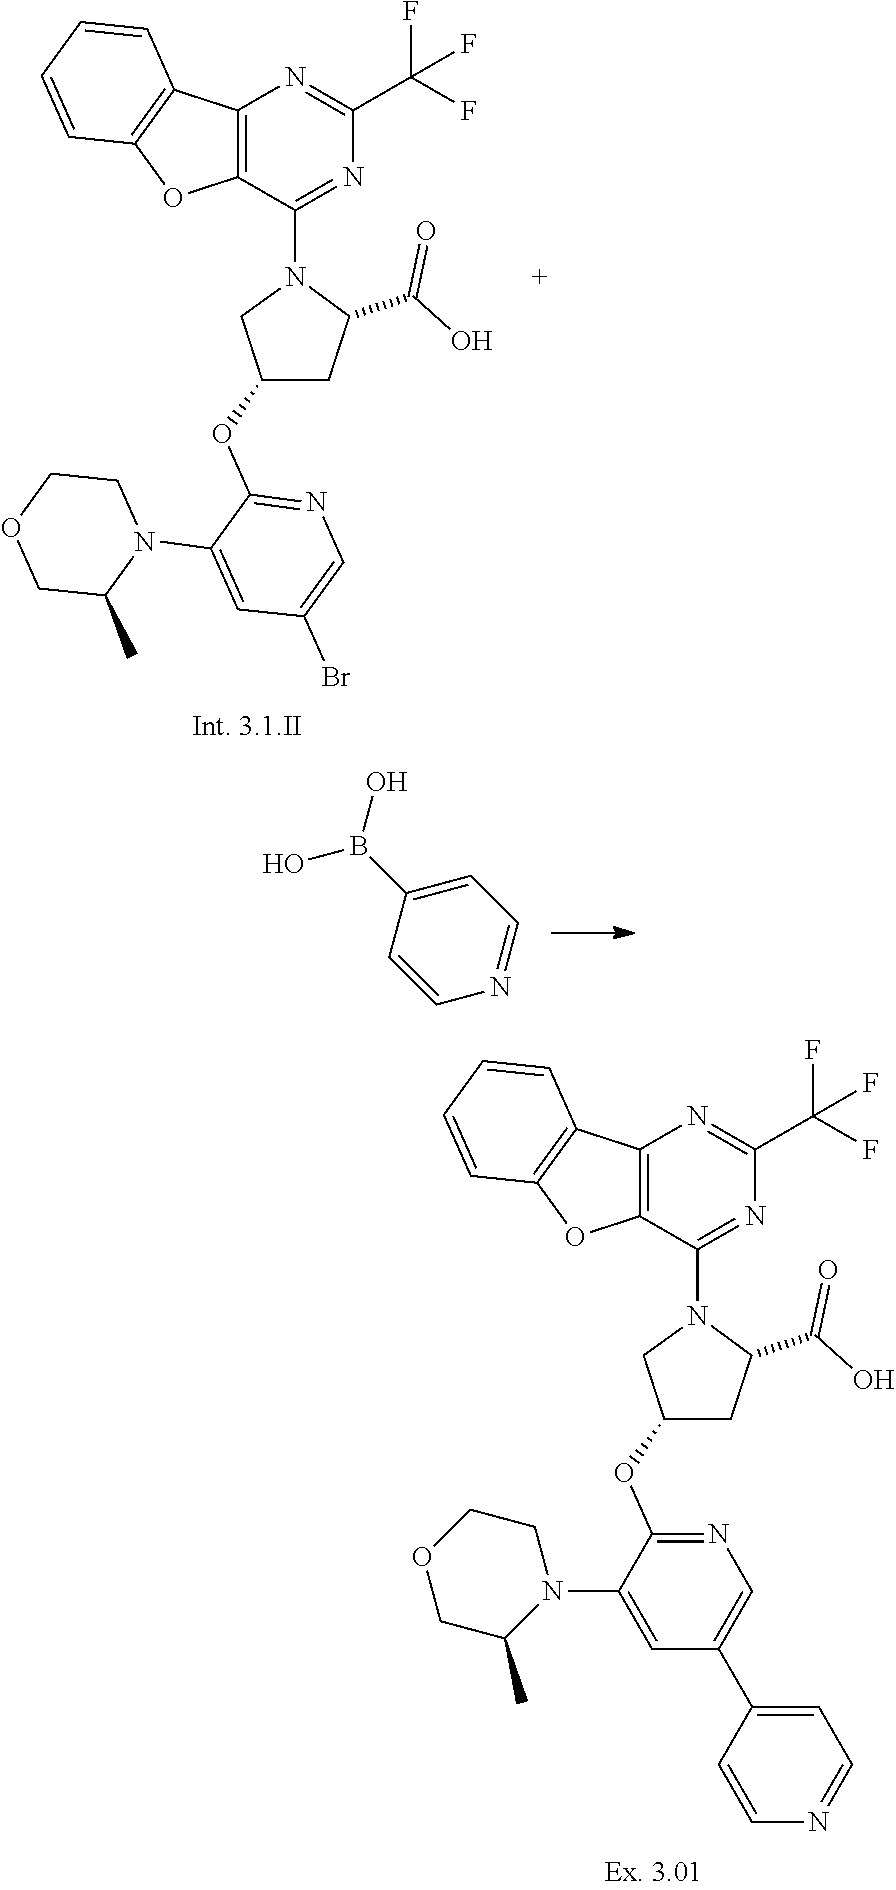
C12=C(C(N3CC(OC4=NC=C(C5=CC=NC=C5)C=C4N4CCOCC4C)CC3C(O)=O)=NC(C(F)(F)F)=N1)OC1=C2C=CC=C1.C12=C(C(N3CC(OC4=NC=C(Br)C=C4N4CCOCC4C)CC3C(O)=O)=NC(C(F)(F)F)=N1)OC1=C2C=CC=C1.C1=C(B(O)O)C=CN=C1
